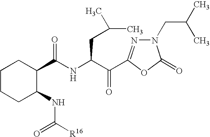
N1(CC(C)C)N=C(C(C(NC(C2CCCCC2NC([R16])=O)=O)CC(C)C)=O)OC1=O
